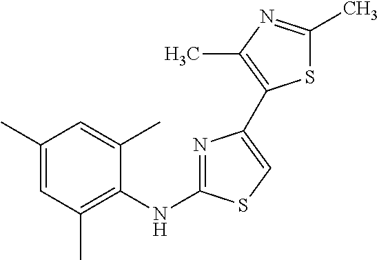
C1(C)=CC(C)=C(NC2=NC(C3=C(C)N=C(C)S3)=CS2)C(C)=C1
